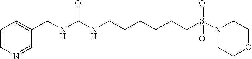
C1=CN=CC(CNC(NCCCCCCS(N2CCOCC2)(=O)=O)=O)=C1
